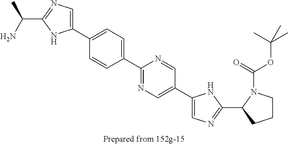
C1(C2=CC=C(C3=NC=C(C4=CN=C(C5CCCN5C(=O)OC(C)(C)C)N4)C=N3)C=C2)=CN=C(C(N)C)N1
